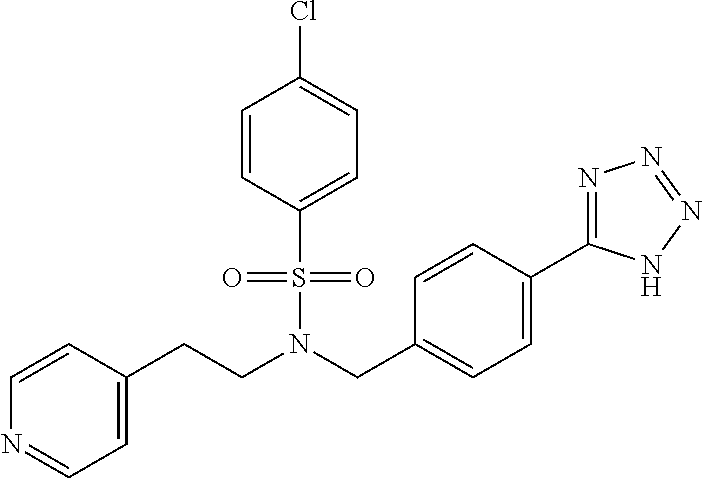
C(N(CC1=CC=C(C2=NN=NN2)C=C1)S(=O)(=O)C1=CC=C(Cl)C=C1)CC1=CC=NC=C1
